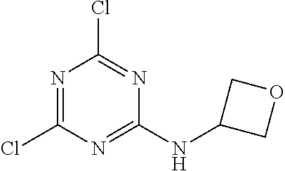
N1=C(Cl)N=C(NC2COC2)N=C1Cl
